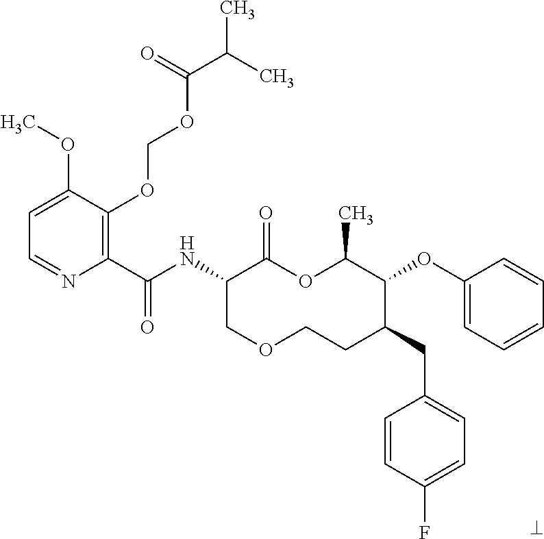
C1(C(NC2COCCC(CC3=CC=C(F)C=C3)C(OC3=CC=CC=C3)C(C)OC2=O)=O)=C(OCOC(C(C)C)=O)C(OC)=CC=N1
